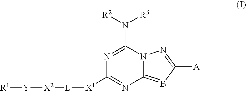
[R1][Y][X2][L][X1]C1=NC2=BC([A])=NN2C(N([R3])[R2])=N1
